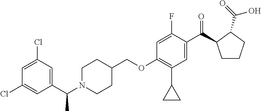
C1(COC2=C(C3CC3)C=C(C(=O)C3CCCC3C(=O)O)C(F)=C2)CCN(C(C2=CC(Cl)=CC(Cl)=C2)C)CC1
